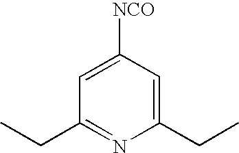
C1=C([NCO])C=C(CC)N=C1CC
